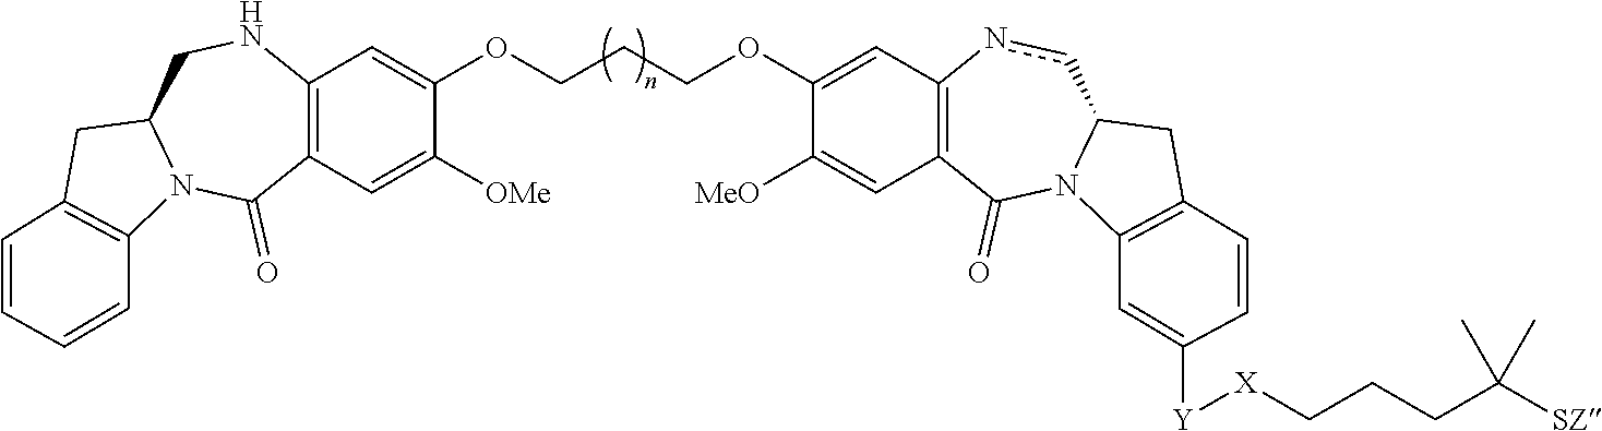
C12=C(C=C([OMe])C(OCCCOC3=CC4=C(C=C3[MeO])C(=O)N3C(cn4)CC4=C3C=C([Y][X]CCCC([SZ])(C)C)C=C4)=C1)C(=O)N1C(CN2)CC2=C1C=CC=C2
